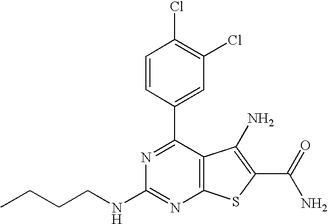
C1=CC(C2=NC(NCCCC)=NC3=C2C(N)=C(C(N)=O)S3)=CC(Cl)=C1Cl
